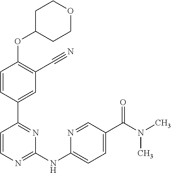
O(C1=C(C#N)C=C(C2=NC(NC3=CC=C(C(N(C)C)=O)C=N3)=NC=C2)C=C1)C1CCOCC1
